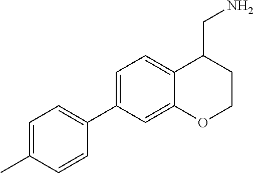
C1=C(C2=CC=C(C)C=C2)C=C2C(=C1)C(CN)CCO2
